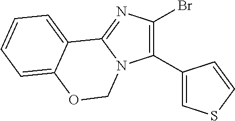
C1(C2=CSC=C2)=C(Br)N=C2N1COC1=CC=CC=C21
